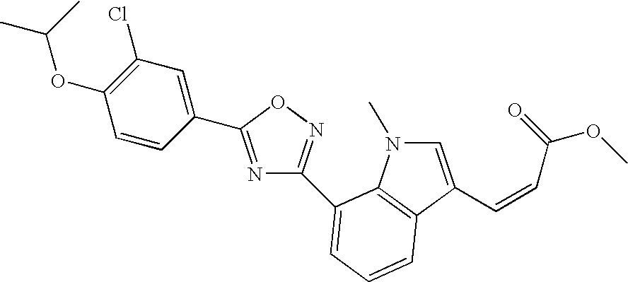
C1=C(C=CC(OC)=O)C2=C(N1C)C(C1=NOC(C3=CC(Cl)=C(OC(C)C)C=C3)=N1)=CC=C2
